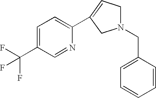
N1(CC2=CC=CC=C2)CC=C(C2=CC=C(C(F)(F)F)C=N2)C1
